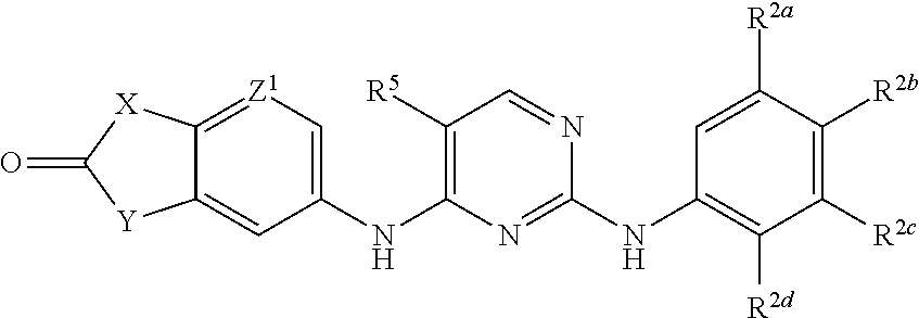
C1([R5])=C(NC2=C[Z1]=C3C(=C2)[Y]C(=O)[X]3)N=C(NC2=C([R2d])C([R2c])=C([R2b])C([R2a])=C2)N=C1
